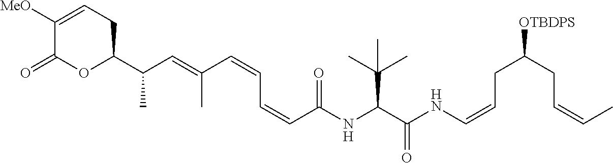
C1([MeO])=CCC(C(C=C(C=CC=CC(=O)NC(C(C)(C)C)C(=O)NC=CCC(CC=CC)[OTBDPS])C)C)OC1=O
